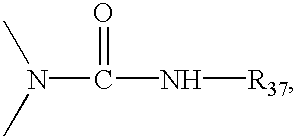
N(C(=O)N[R37])(C)C
